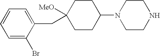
C1=C(CC2([MeO])CCC(N3CCNCC3)CC2)C(Br)=CC=C1
